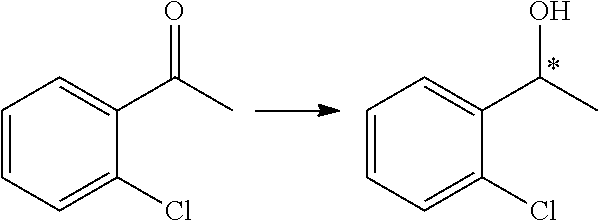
C1=CC=C(Cl)C(C(C)O)=C1.C1=CC=C(Cl)C(C(C)=O)=C1
